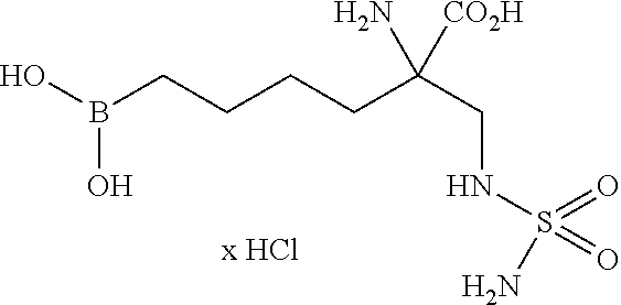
B(CCCCC(CNS(=O)(=O)N)(N)[CO2H])(O)O
